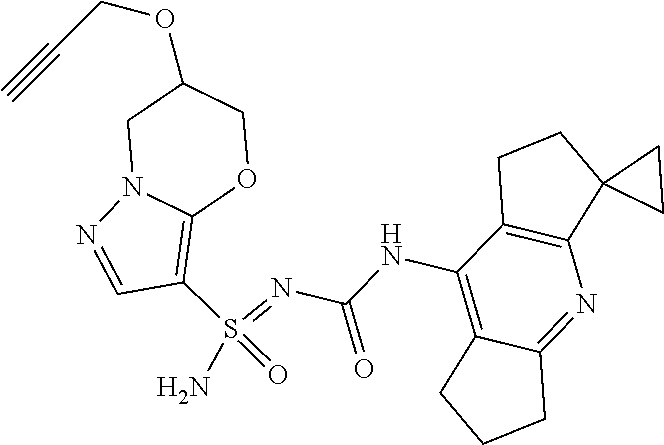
C1(S(=O)(=NC(NC2=C3C(=NC4=C2CCC42CC2)CCC3)=O)N)=C2OCC(OCC#C)CN2N=C1
